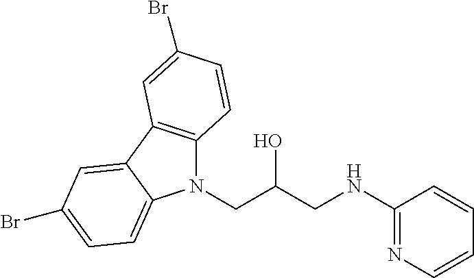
N1(CC(CNC2=NC=CC=C2)O)C2=C(C3=CC(Br)=CC=C13)C=C(Br)C=C2
